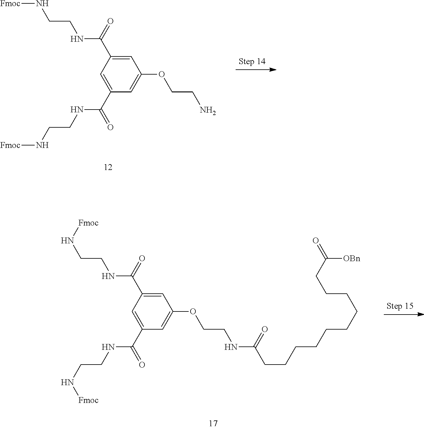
N(CCNC(C1=CC(C(NCCN[Fmoc])=O)=CC(OCCNC(CCCCCCCCCCC([OBn])=O)=O)=C1)=O)[Fmoc].N(CCNC(C1=CC(C(NCCN[Fmoc])=O)=CC(OCCN)=C1)=O)[Fmoc]
